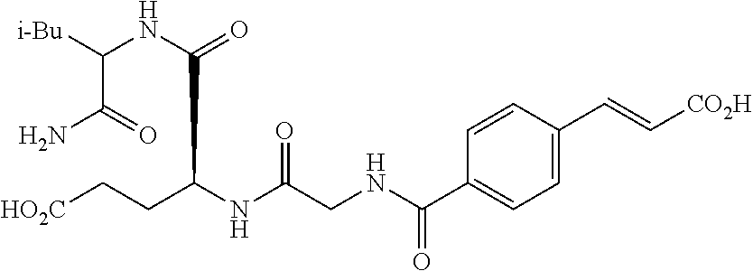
C1=C(C=C[CO2H])C=CC(C(NCC(NC(CC[HO2C])C(NC([i-Bu])C(=O)N)=O)=O)=O)=C1
